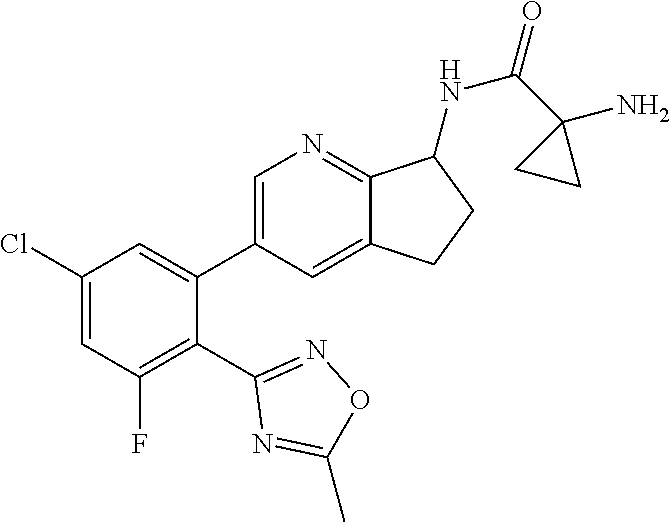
C1(Cl)=CC(F)=C(C2=NOC(C)=N2)C(C2=CN=C3C(=C2)CCC3NC(=O)C2(N)CC2)=C1
